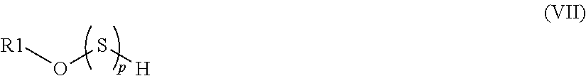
[R1]OS[H]
